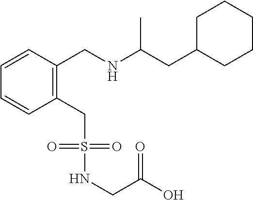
C1=CC=CC(CNC(CC2CCCCC2)C)=C1CS(NCC(O)=O)(=O)=O
